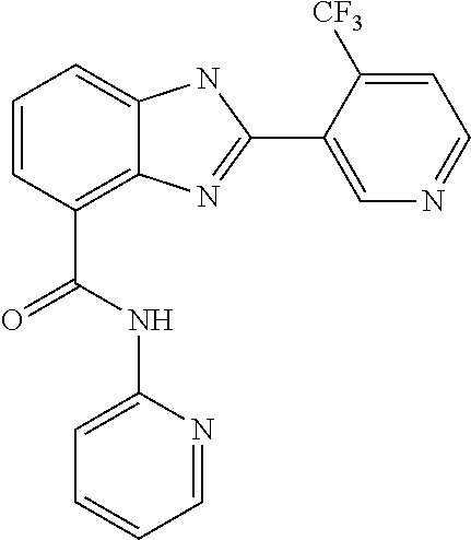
C1=CC(C(NC2=CC=CC=N2)=O)=C2C(=C1)NC(C1=CN=CC=C1[CF3])=N2
